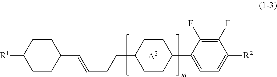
[R1]C1CCC(C=CCCC2CCC(C3=CC=C([R2])C(F)=C3F)CC2)CC1.[A2]
